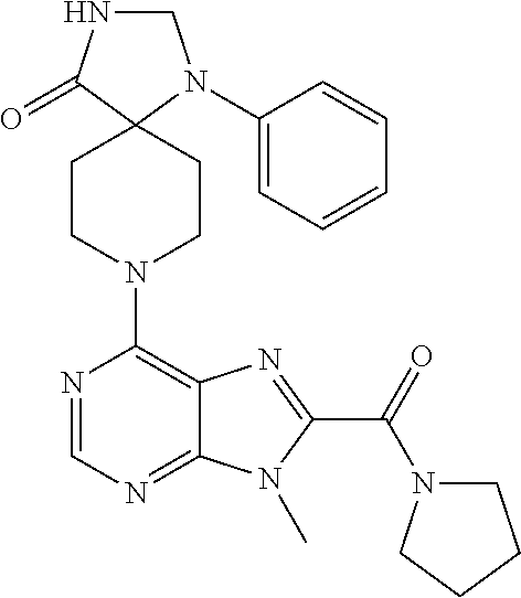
C1CN(C2=C3C(=NC=N2)N(C)C(C(N2CCCC2)=O)=N3)CCC12N(C1=CC=CC=C1)CNC2=O
